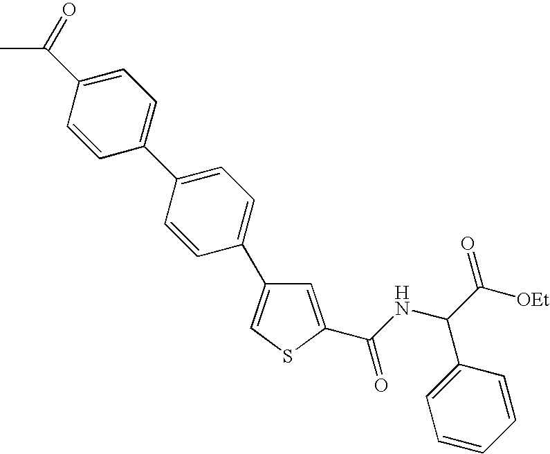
C1=C(C(NC(C([OEt])=O)C2=CC=CC=C2)=O)SC=C1C1=CC=C(C2=CC=C(C(C)=O)C=C2)C=C1
